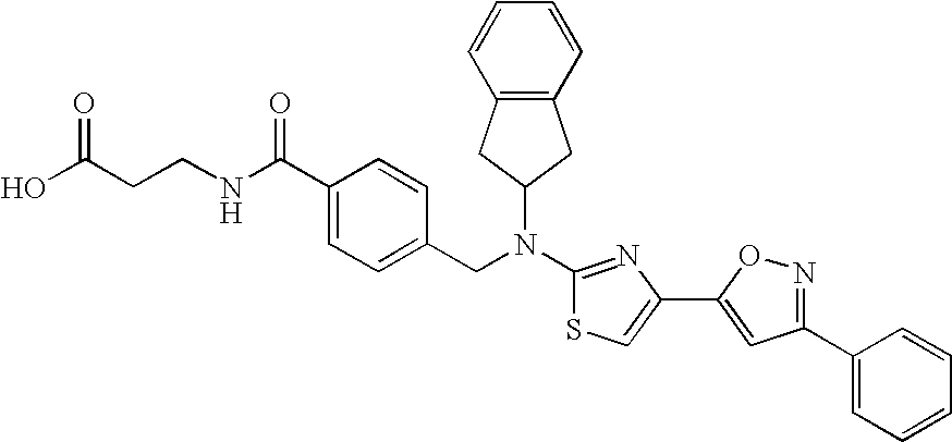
C1(C(NCCC(O)=O)=O)=CC=C(CN(C2=NC(C3=CC(C4=CC=CC=C4)=NO3)=CS2)C2CC3=C(C2)C=CC=C3)C=C1
